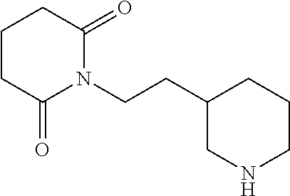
C1C(=O)N(CCC2CNCCC2)C(=O)CC1
